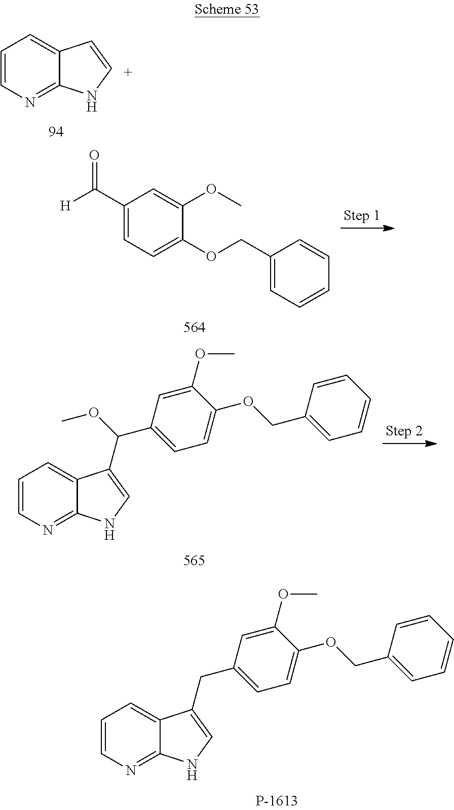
C1=CN=C2C(=C1)C=CN2.C1(C([H])=O)=CC=C(OCC2=CC=CC=C2)C(OC)=C1.C1=CN=C2C(=C1)C(C(C1=CC=C(OCC3=CC=CC=C3)C(OC)=C1)OC)=CN2.C1=CN=C2C(=C1)C(CC1=CC=C(OCC3=CC=CC=C3)C(OC)=C1)=CN2
